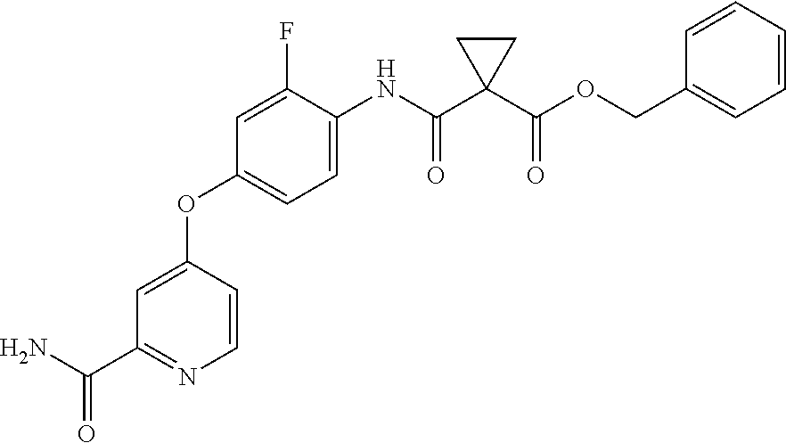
C1=C(F)C(NC(C2(C(OCC3=CC=CC=C3)=O)CC2)=O)=CC=C1OC1=CC(C(N)=O)=NC=C1
